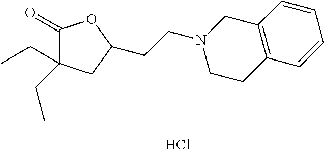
C1(=O)C(CC)(CC)CC(CCN2CC3=C(CC2)C=CC=C3)O1.Cl
